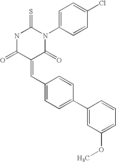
N1C(=O)C(=CC2=CC=C(C3=CC(OC)=CC=C3)C=C2)C(=O)N(C2=CC=C(Cl)C=C2)C1=S
